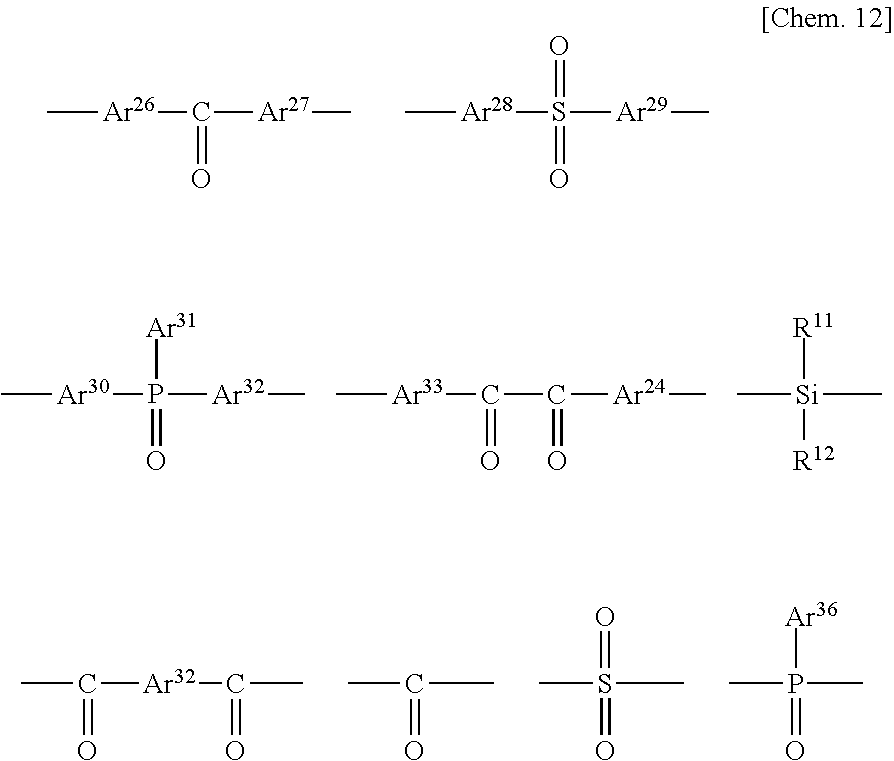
C[Ar26]C([Ar27]C)=O.C[Ar28]S([Ar29]C)(=O)=O.C[Ar30]P([Ar32]C)(=O)[Ar31].C[Ar33]C(=O)C([Ar24]C)=O.C[Si](C)([R11])[R12].C([Ar32]C(C)=O)(C)=O.CC(C)=O.CS(C)(=O)=O.P(C)(=O)([Ar36])C
